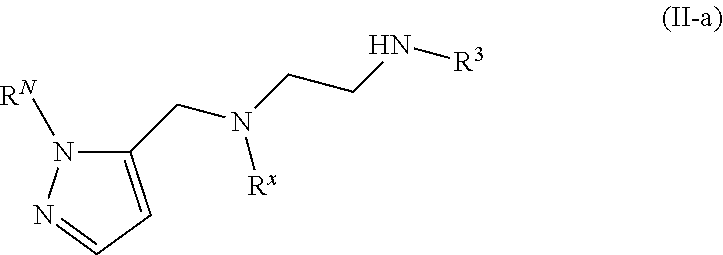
[RN]N1C(CN(CCN[R3])[Rx])=CC=N1
